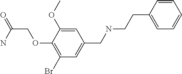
C1=C(OC)C(OCC(N)=O)=C(Br)C=C1CNCCC1=CC=CC=C1
